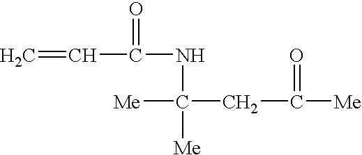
C=CC(NC([Me])(CC([Me])=O)[Me])=O
